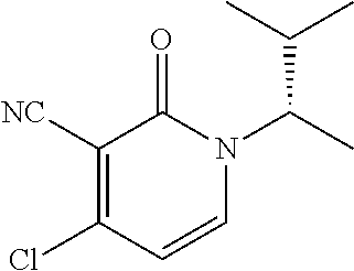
C1([NC])=C(Cl)C=CN(C(C)C(C)C)C1=O
